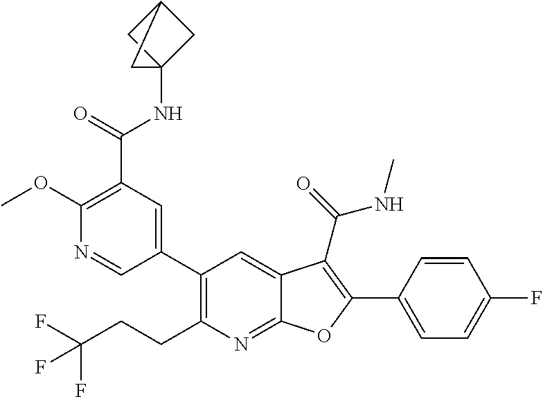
C1=C(C2=C(C(=O)NC)C3=CC(C4=CC(C(NC56CC(C5)C6)=O)=C(OC)N=C4)=C(CCC(F)(F)F)N=C3O2)C=CC(F)=C1
